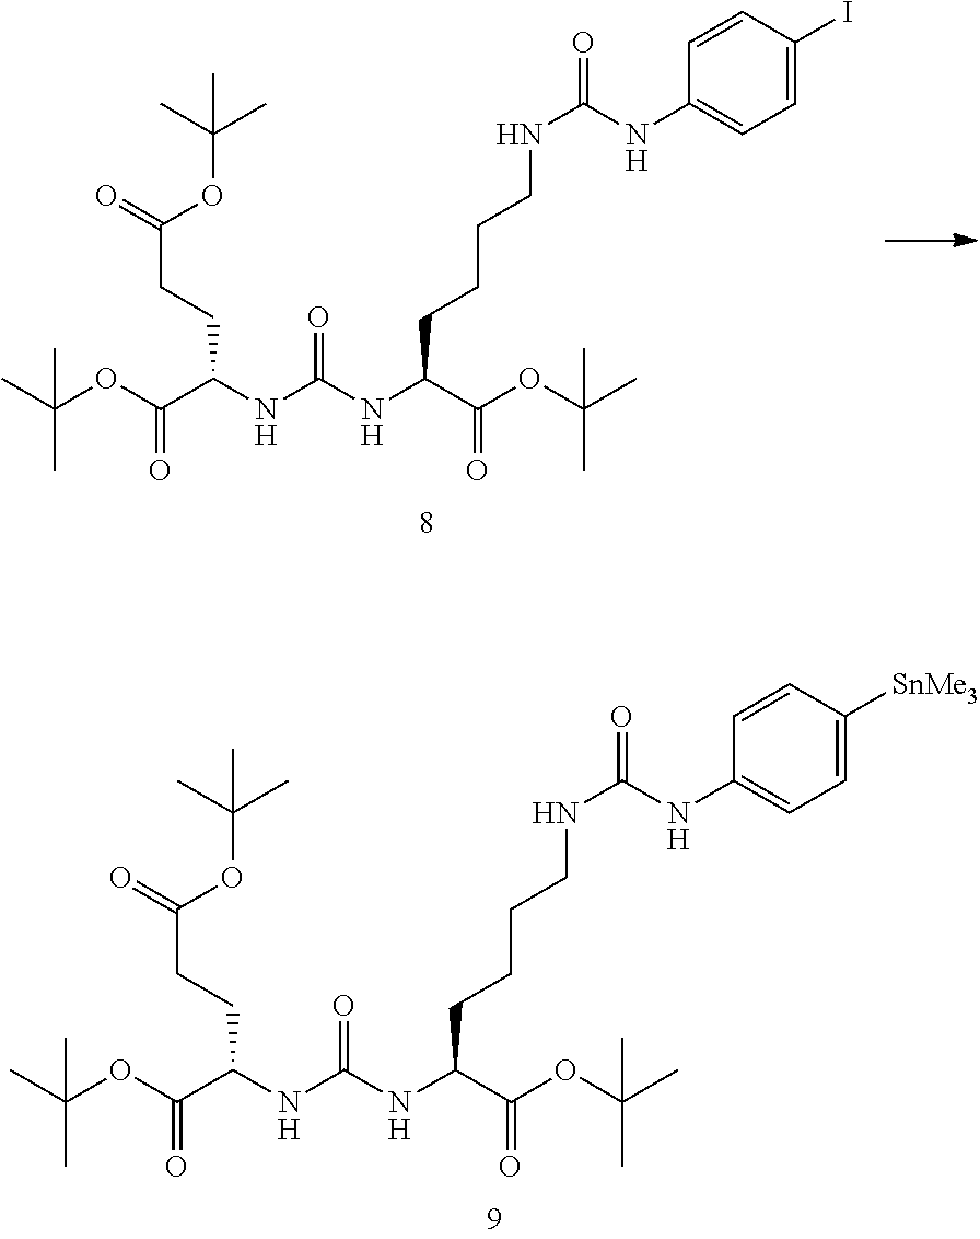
O(C(C(NC(NC(C(OC(C)(C)C)=O)CCCCNC(NC1=CC=C([SnMe3])C=C1)=O)=O)CCC(OC(C)(C)C)=O)=O)C(C)(C)C.O(C(C(NC(NC(C(OC(C)(C)C)=O)CCCCNC(NC1=CC=C(I)C=C1)=O)=O)CCC(OC(C)(C)C)=O)=O)C(C)(C)C
